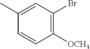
C1(C)=CC(Br)=C([OCH3])C=C1
